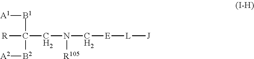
C(C([B1][A1])([B2][A2])[R])N(C[E][L][J])[R105]
